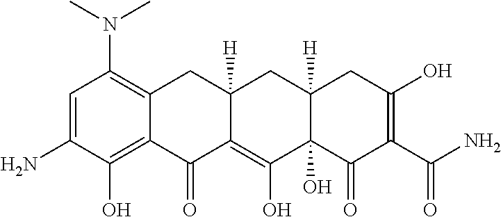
C1=C(N)C(O)=C2C(=C1N(C)C)CC1([H])C(=C(O)C3(O)C([H])(C1)CC(O)=C(C(N)=O)C3=O)C2=O
